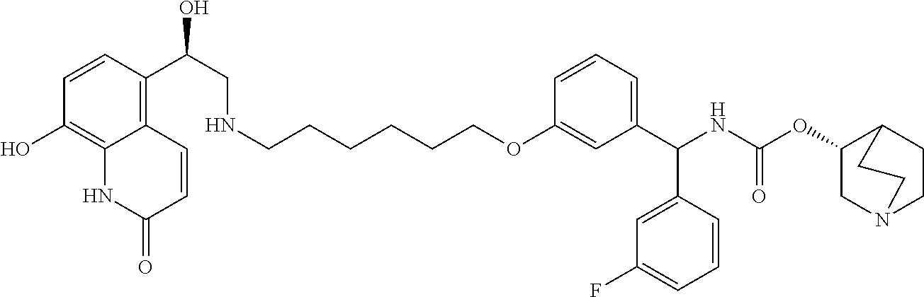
C12=C(C(CNCCCCCCOC3=CC(C(NC(OC4CN5CCC4CC5)=O)C4=CC(F)=CC=C4)=CC=C3)O)C=CC(O)=C1NC(=O)C=C2
